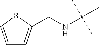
N(CC1=CC=CS1)C(C)(C)C
